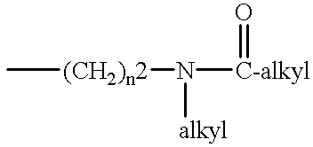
C[(CH2)n2]N([C-alkyl]=O)[alkyl]
